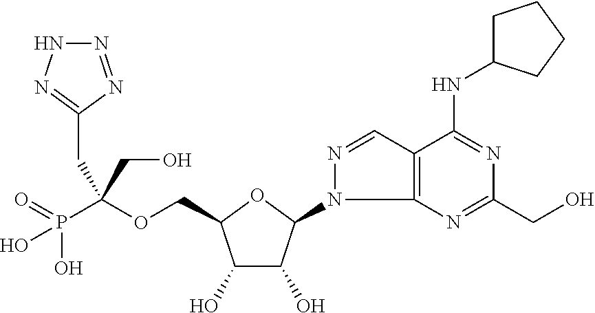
C(OCC1C(O)C(O)C(N2C3=C(C=N2)C(NC2CCCC2)=NC(CO)=N3)O1)(P(=O)(O)O)(CC1=NNN=N1)CO
